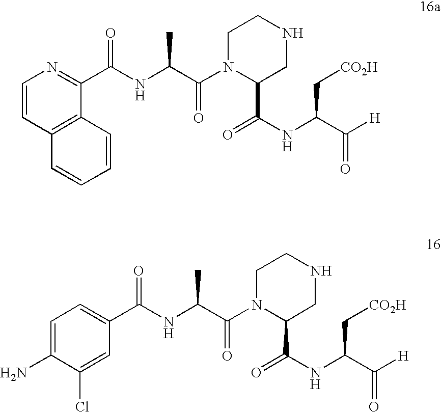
C1=CC2=C(C(C(NC(C(N3C(C(NC(C([H])=O)C[CO2H])=O)CNCC3)=O)C)=O)=N1)C=CC=C2.C1=C(N)C(Cl)=CC(C(NC(C(N2C(C(NC(C([H])=O)C[CO2H])=O)CNCC2)=O)C)=O)=C1
